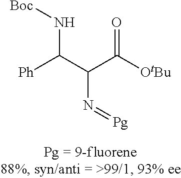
[Boc]NC(C(C([OtBu])=O)N=[Pg])[Ph]
